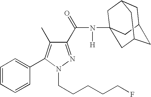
C1(C(=O)N([H])C23CC4CC(CC(C2)C4)C3)=NN(CCCCCF)C(C2=CC=CC=C2)=C1C
